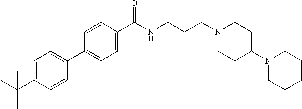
C1(C2=CC=C(C(C)(C)C)C=C2)=CC=C(C(NCCCN2CCC(N3CCCCC3)CC2)=O)C=C1
